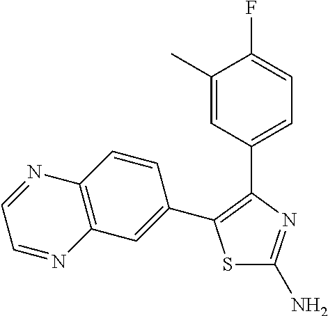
S1C(N)=NC(C2=CC=C(F)C(C)=C2)=C1C1=CC2=C(C=C1)N=CC=N2
